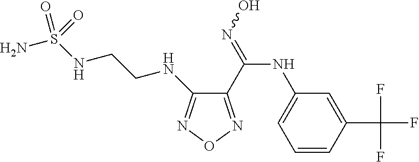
C1(C(F)(F)F)=CC(NC(=NO)C2=NON=C2NCCNS(N)(=O)=O)=CC=C1
